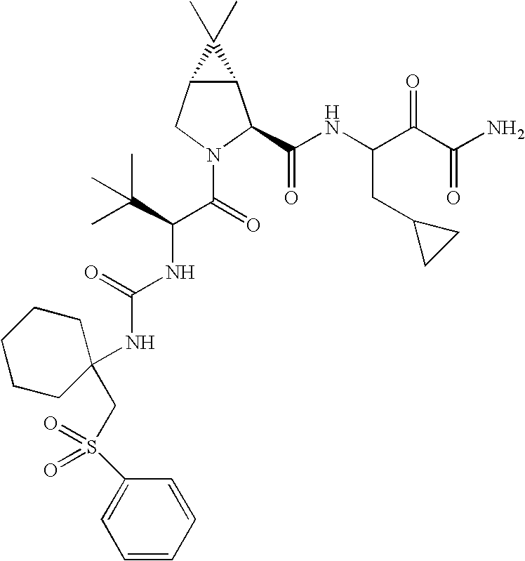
C12C(CN(C(C(NC(=O)NC3(CS(=O)(=O)C4=CC=CC=C4)CCCCC3)C(C)(C)C)=O)C1C(NC(C(C(N)=O)=O)CC1CC1)=O)C2(C)C
